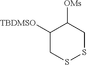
C1([TBDMSO])CSSCC1[OMs]
